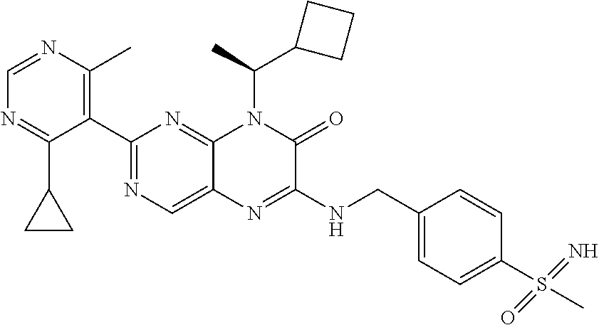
C1(C2=NC=C3C(=N2)N(C(C)C2CCC2)C(=O)C(NCC2=CC=C(S(C)(=N)=O)C=C2)=N3)=C(C)N=CN=C1C1CC1
